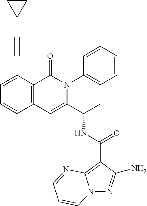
C1=C(C#CC2CC2)C2=C(C=C1)C=C(C(C)NC(=O)C1=C3N(N=C1N)C=CC=N3)N(C1=CC=CC=C1)C2=O
